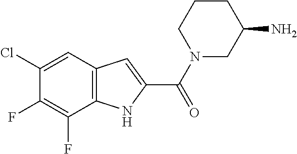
C12=C(C=C(Cl)C(F)=C1F)C=C(C(N1CC(N)CCC1)=O)N2
